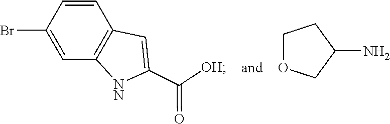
C1(N)COCC1.C12=C(C=CC(Br)=C1)C=C(C(=O)[OH])[NN]2
